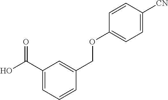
OC(C1=CC=CC(COC2=CC=C([CN])C=C2)=C1)=O
